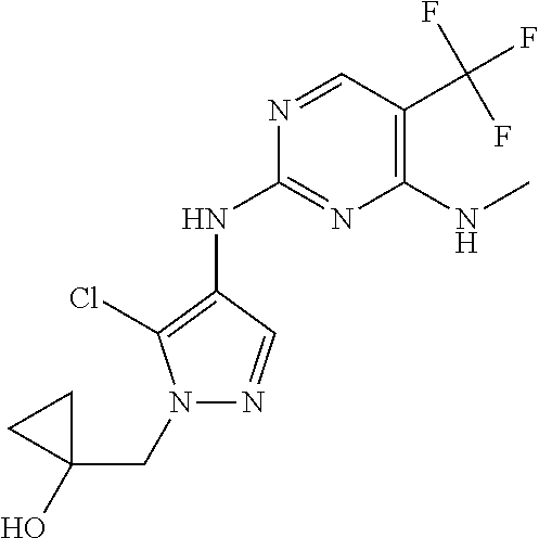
N1(CC2(O)CC2)C(Cl)=C(NC2=NC(NC)=C(C(F)(F)F)C=N2)C=N1
